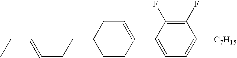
C1(F)=C(F)C(C2=CCC(CCC=CCC)CC2)=CC=C1[C7H15]
